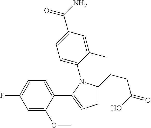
C1(C2=CC=C(CCC(O)=O)N2C2=CC=C(C(N)=O)C=C2C)=CC=C(F)C=C1OC
